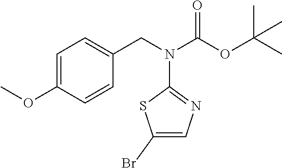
BrC1=CN=C(N(CC2=CC=C(OC)C=C2)C(OC(C)(C)C)=O)S1
